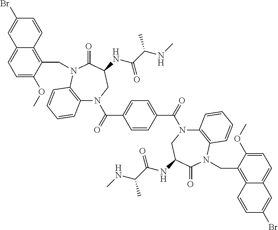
C1=CC(C(=O)N2C3=C(N(CC4=C5C(=CC=C4OC)C=C(Br)C=C5)C(=O)C(NC(C(C)NC)=O)C2)C=CC=C3)=CC=C1C(N1C2=C(N(CC3=C4C(=CC=C3OC)C=C(Br)C=C4)C(=O)C(NC(C(NC)C)=O)C1)C=CC=C2)=O
